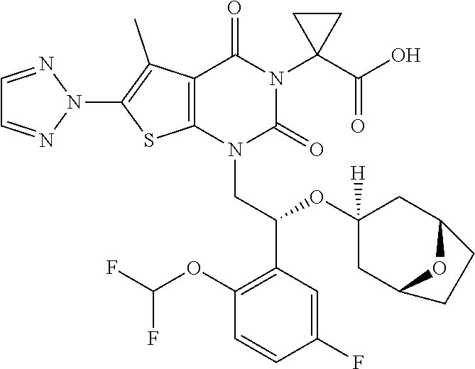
N1(C2=C(C)C3=C(S2)N(CC(C2=C(OC(F)F)C=CC(F)=C2)OC2([H])CC4OC(C2)CC4)C(=O)N(C2(C(O)=O)CC2)C3=O)N=CC=N1
